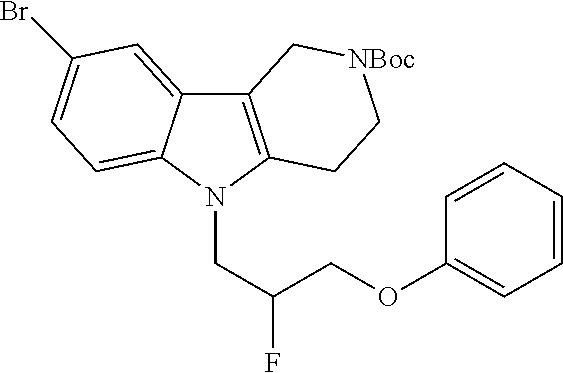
C12=C(N(CC(F)COC3=CC=CC=C3)C3=CC=C(Br)C=C13)CC[NBoc]C2
